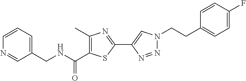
C1(C2=CN(CCC3=CC=C(F)C=C3)N=N2)=NC(C)=C(C(=O)NCC2=CC=CN=C2)S1
